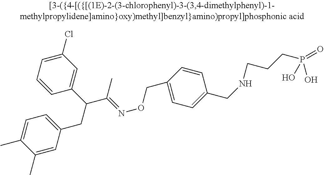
C1(CC(C(=NOCC2=CC=C(CNCCCP(=O)(O)O)C=C2)C)C2=CC(Cl)=CC=C2)=CC=C(C)C(C)=C1
